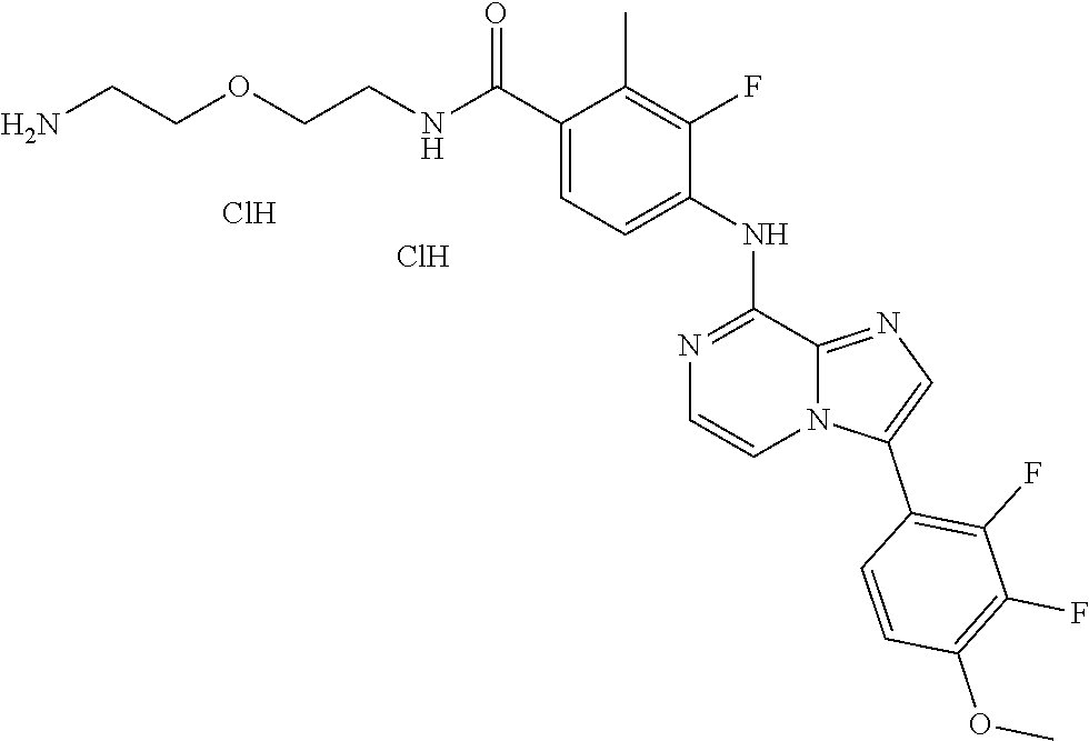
C1=CC(C2=CN=C3N2C=CN=C3NC2=CC=C(C(NCCOCCN)=O)C(C)=C2F)=C(F)C(F)=C1OC.Cl.Cl
